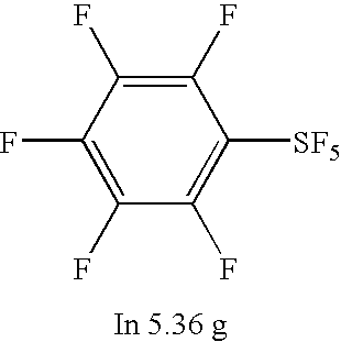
C1(F)=C(F)C(F)=C(F)C(F)=C1[SF5].[In 5.36 g]
